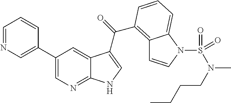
C1(C2=CN=C3C(=C2)C(C(=O)C2=C4C=CN(S(=O)(N(CCCC)C)=O)C4=CC=C2)=CN3)=CN=CC=C1
